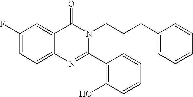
C1(F)=CC=C2C(=C1)C(=O)N(CCCC1=CC=CC=C1)C(C1=C(O)C=CC=C1)=N2
